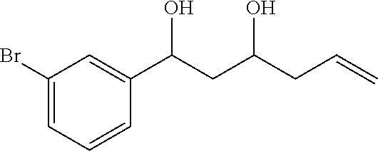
C1(Br)=CC=CC(C(CC(CC=C)O)O)=C1
